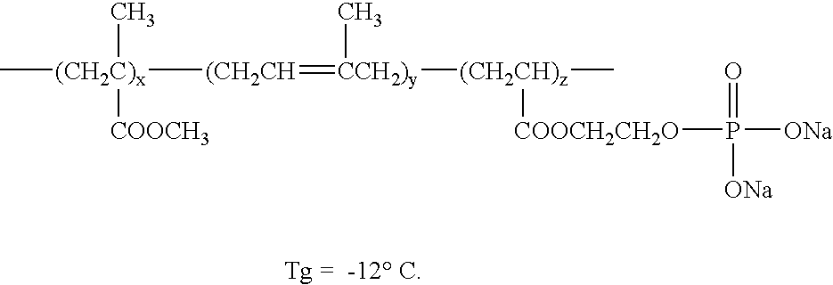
C[(CH2C)x]([(CH2CH]=[CCH2)y](C)[(CH2CH)z](C)[COOCH2CH2O]P(=O)([ONa])[ONa])([COOCH3])C
